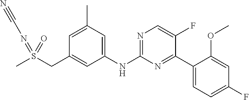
C1(C)=CC(CS(C)(=NC#N)=O)=CC(NC2=NC=C(F)C(C3=CC=C(F)C=C3OC)=N2)=C1
